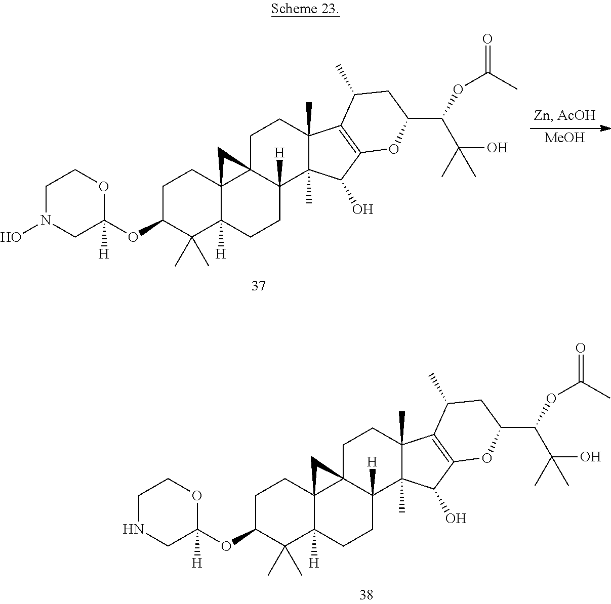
C1NCC(OC2CCC34C([H])(C2(C)C)CCC2([H])C3(CCC3(C)C2(C)C(O)C2=C3C(C)CC(C(OC(=O)C)C(C)(O)C)O2)C4)([H])OC1.[MeOH].C1N(O)CC(OC2CCC34C([H])(C2(C)C)CCC2([H])C3(CCC3(C)C2(C)C(O)C2=C3C(C)CC(C(OC(=O)C)C(C)(O)C)O2)C4)([H])OC1
